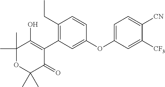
C1(C)(C)OC(C)(C)C(=O)C(C2=C(CC)C=CC(OC3=CC=C([CN])C([CF3])=C3)=C2)=C1O
